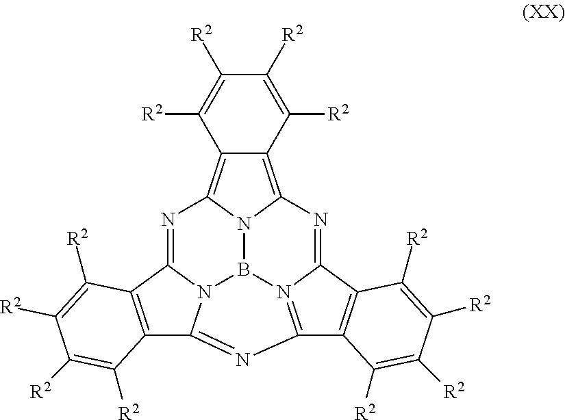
C12=C3N4C(=C1C([R2])=C([R2])C([R2])=C2[R2])N=C1N2C(=NC5=N(C(=N3)C3=C5C([R2])=C([R2])C([R2])=C3[R2])B42)C2=C1C([R2])=C([R2])C([R2])=C2[R2]
